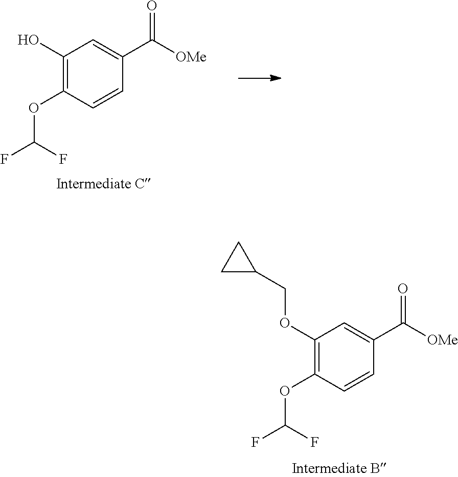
C1(O)=C(OC(F)F)C=CC(C([OMe])=O)=C1.C1(OCC2CC2)=C(OC(F)F)C=CC(C([OMe])=O)=C1
